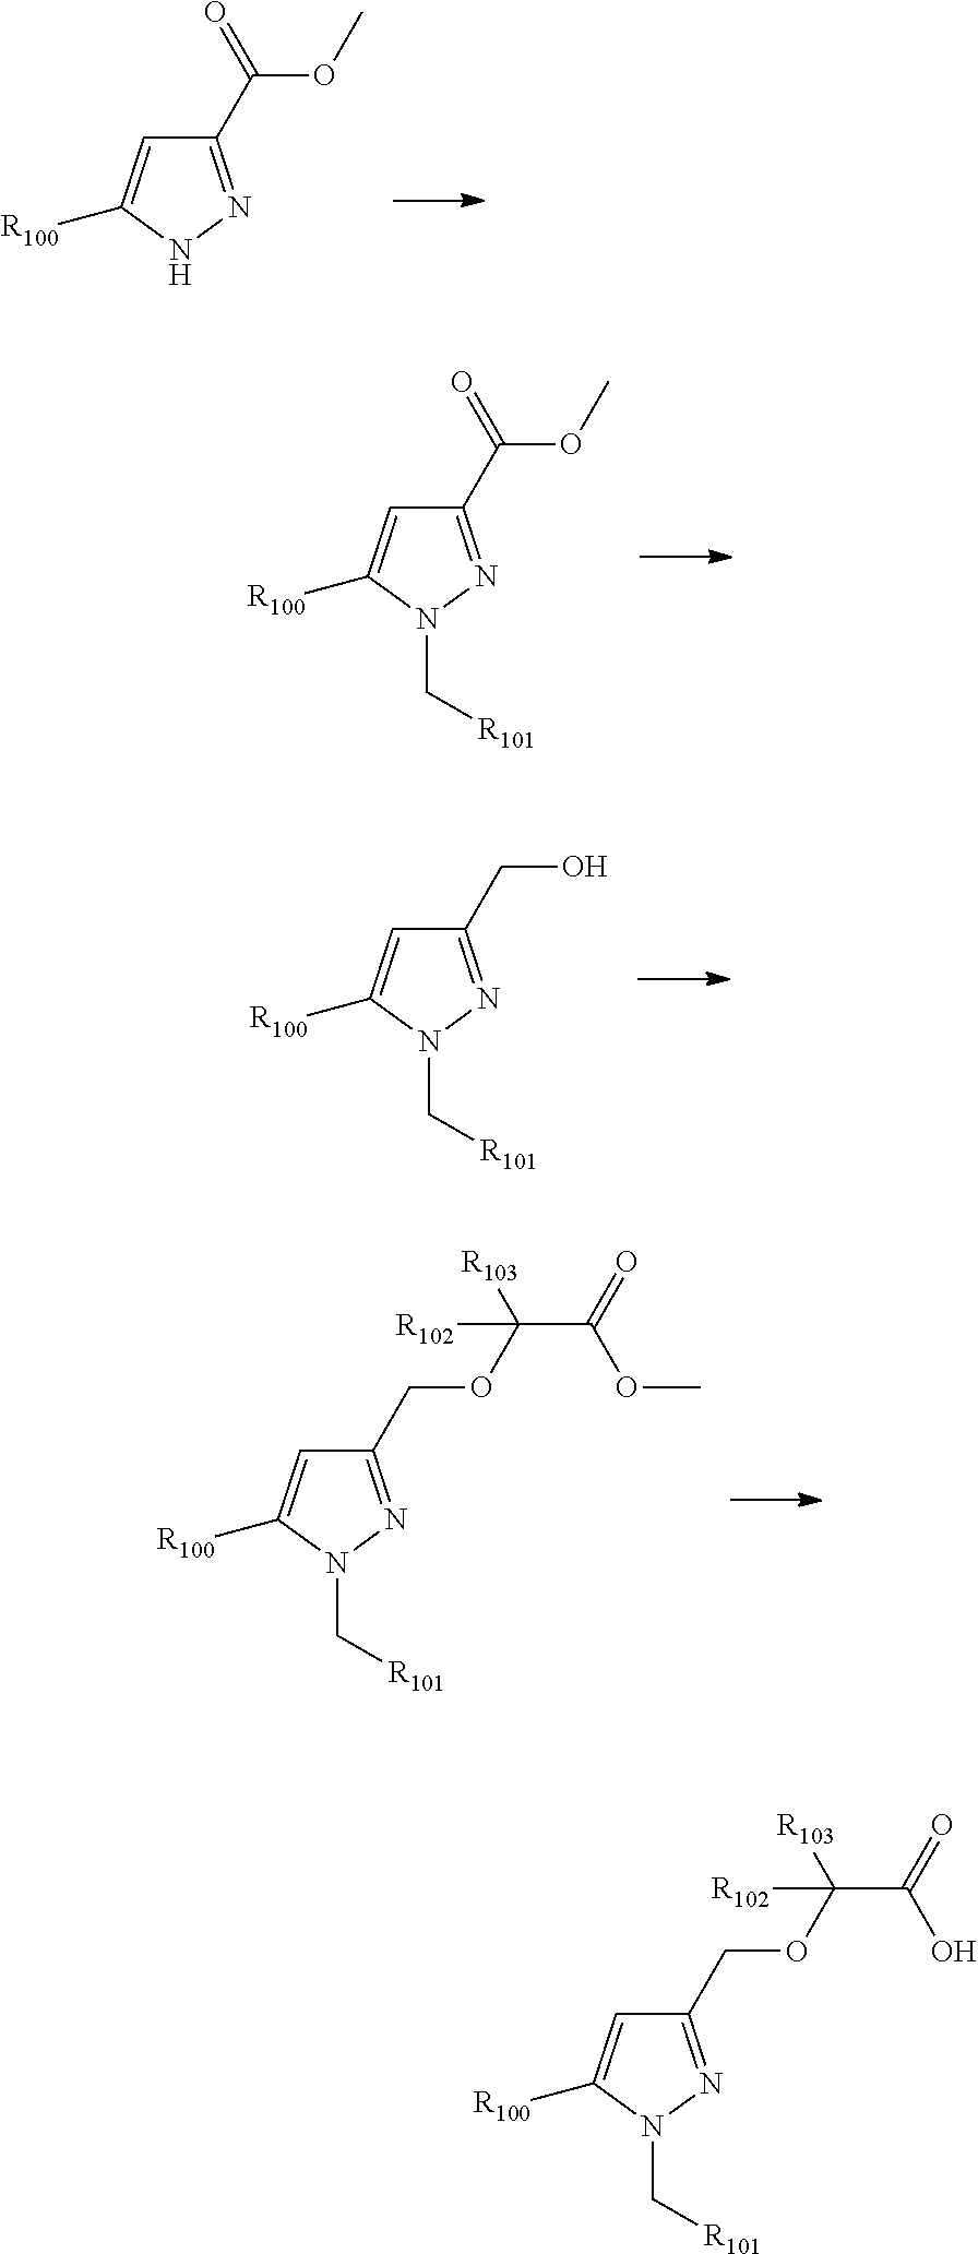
C1(C(OC)=O)=NNC([R100])=C1.C1(C(OC)=O)=NN(C[R101])C([R100])=C1.C1(CO)=NN(C[R101])C([R100])=C1.C1(COC(C(=O)OC)([R103])[R102])=NN(C[R101])C([R100])=C1.C1(COC(C(=O)O)([R103])[R102])=NN(C[R101])C([R100])=C1
